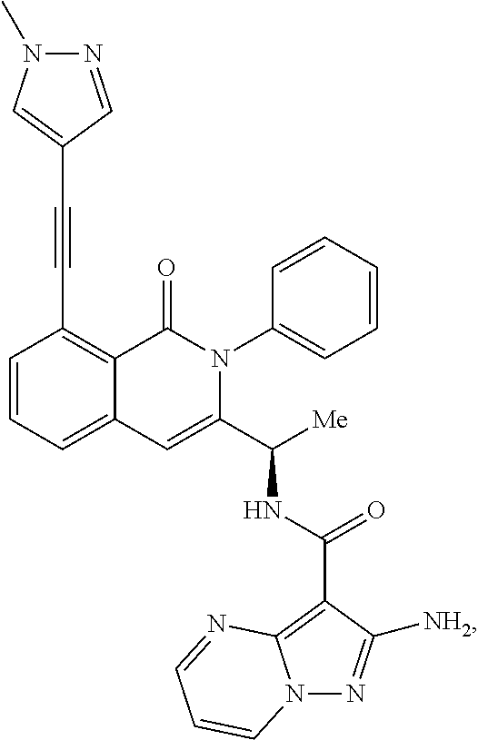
C(#CC1=C2C(=CC=C1)C=C(C([Me])NC(C1=C3N(N=C1[NH2])C=CC=N3)=O)N(C1=CC=CC=C1)C2=O)C1=CN(C)N=C1
